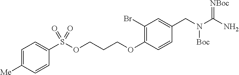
C1(Br)=C(OCCCOS(C2=CC=C([Me])C=C2)(=O)=O)C=CC(CN(C(N)=[NBoc])[Boc])=C1
